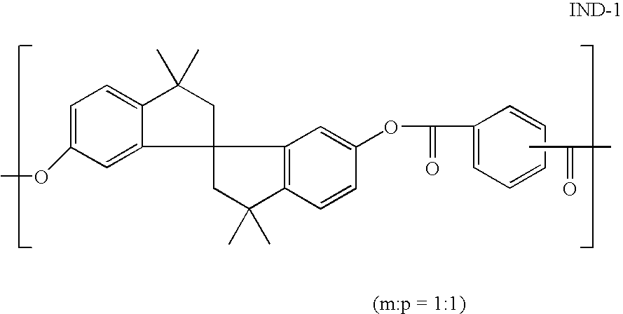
COC1=CC=C2C(=C1)C1(CC2(C)C)CC(C)(C)C2=C1C=C(OC(=O)C1=CC=CC=C1)C=C2.CC(=O)C
